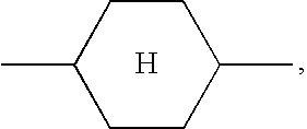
C1(C)CCC(C)CC1.[H]
